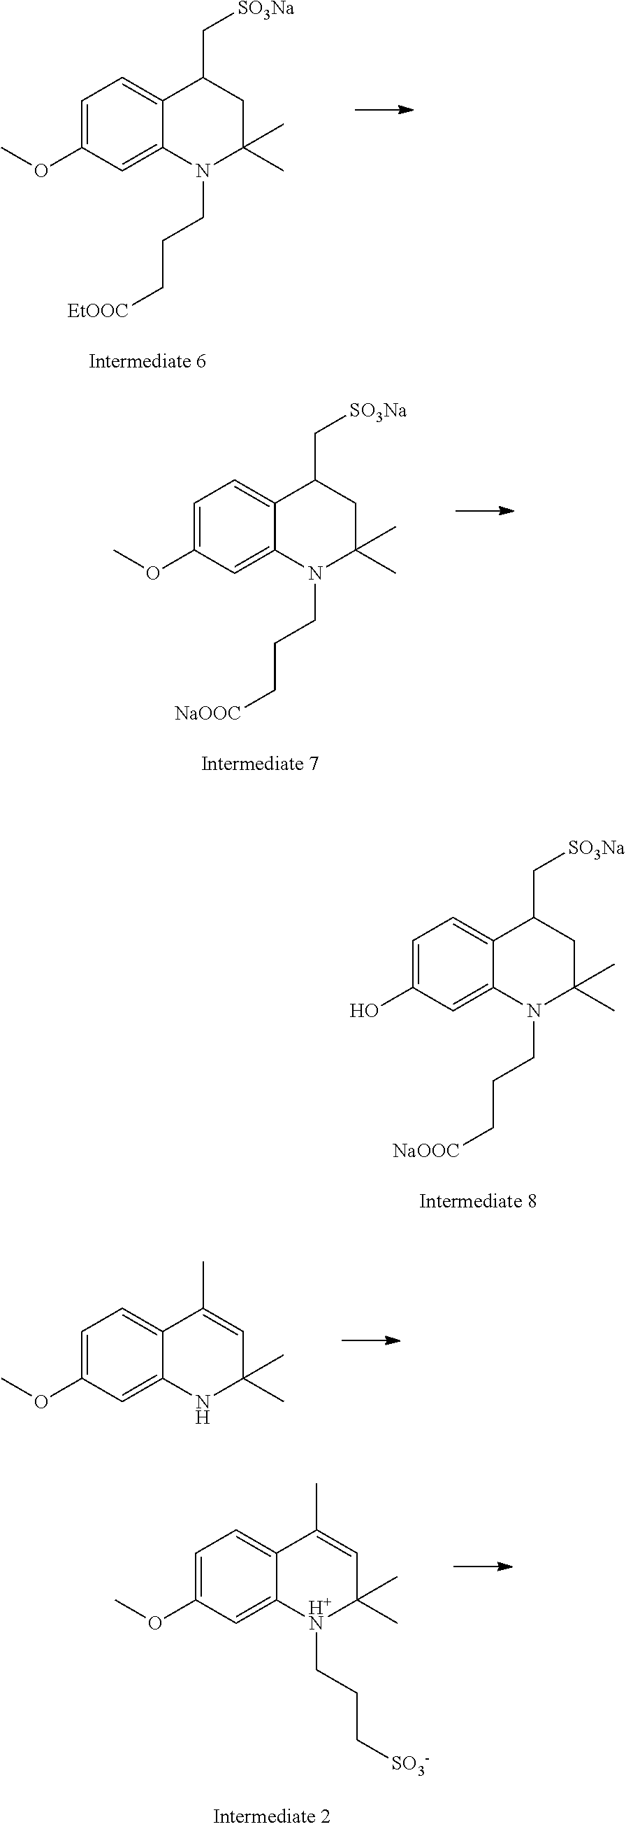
C1=C(O)C=C2C(=C1)C(C[SO3Na])CC(C)(C)N2CCC[NaOOC].C1=C(OC)C=C2C(=C1)C(C[SO3Na])CC(C)(C)N2CCC[EtOOC].C1=C(OC)C=C2C(=C1)C(C[SO3Na])CC(C)(C)N2CCC[NaOOC].C1=C(OC)C=C2C(=C1)C(C)=CC(C)(C)N2.C1=C(OC)C=C2C(=C1)C(C)=CC(C)(C)[H+N]2CCC[SO3-]
